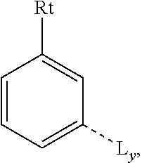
C1=CC=C([Ly])C=C1[Rt]
